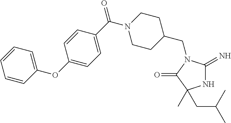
N1C(=N)N(CC2CCN(C(C3=CC=C(OC4=CC=CC=C4)C=C3)=O)CC2)C(=O)C1(C)CC(C)C
